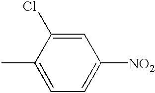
C1=C(C)C(Cl)=CC([NO2])=C1
